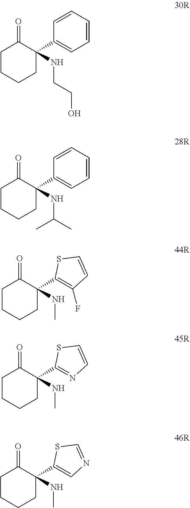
C1=CC=CC(C2(NCCO)C(=O)CCCC2)=C1.C1=CC=CC(C2(NC(C)C)C(=O)CCCC2)=C1.C1(C2(NC)C(=O)CCCC2)=C(F)C=CS1.C1(C2(NC)C(=O)CCCC2)=NC=CS1.C1(C2(NC)C(=O)CCCC2)=CN=CS1
